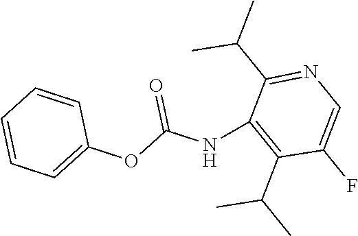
N(C(=O)OC1=CC=CC=C1)C1=C(C(C)C)C(F)=CN=C1C(C)C
